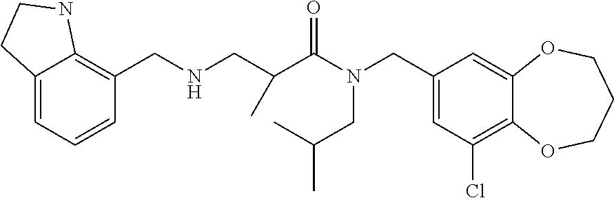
C1(CN(C(=O)C(CNCC2=C3C(=CC=C2)CCN3)C)CC(C)C)=CC(Cl)=C2C(=C1)OCCCO2
